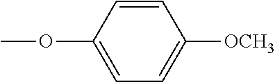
O(C1=CC=C([OCH3])C=C1)C
